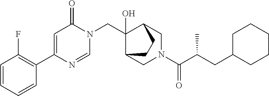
N1(CC2(O)C3CN(C(=O)C(CC4CCCCC4)C)CC2CC3)C(=O)C=C(C2=C(F)C=CC=C2)N=C1
